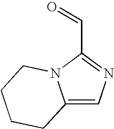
O=CC1=NC=C2N1CCCC2
